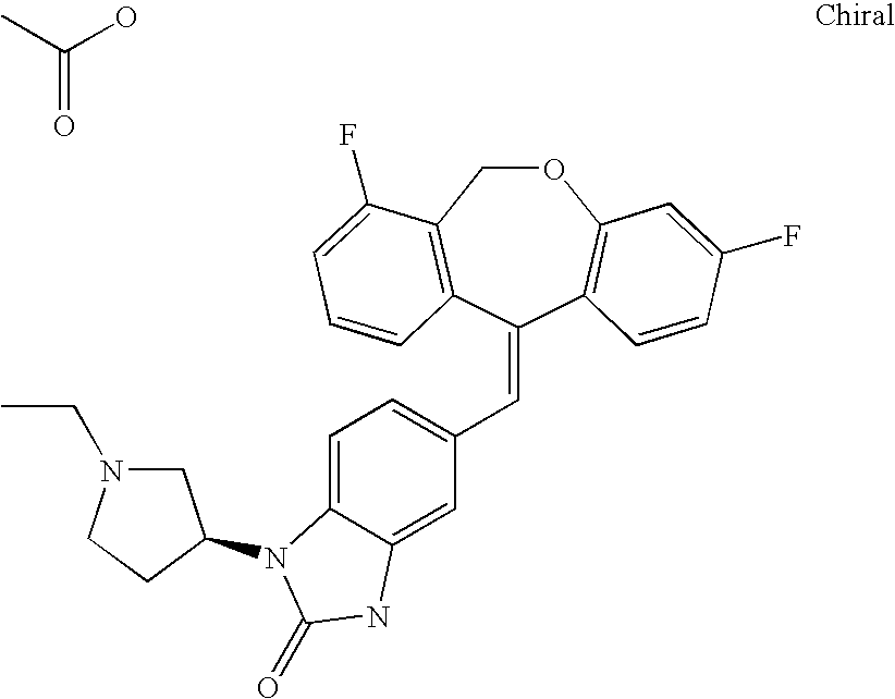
O1CC2=C(C(=CC3=CC=C4C(=C3)NC(=O)N4C3CN(CC)CC3)C3=C1C=C(F)C=C3)C=CC=C2F.CC(O)=O
